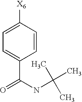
C1=C([X6])C=CC(C(NC(C)(C)C)=O)=C1
